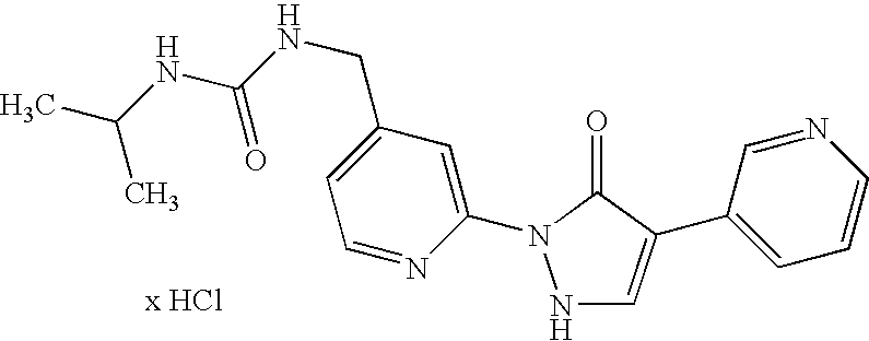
N1C=C(C2=CC=CN=C2)C(=O)N1C1=CC(CNC(NC(C)C)=O)=CC=N1
